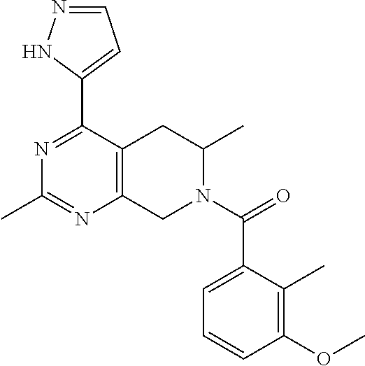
C1=NNC(C2=NC(C)=NC3=C2CC(C)N(C(C2=CC=CC(OC)=C2C)=O)C3)=C1
